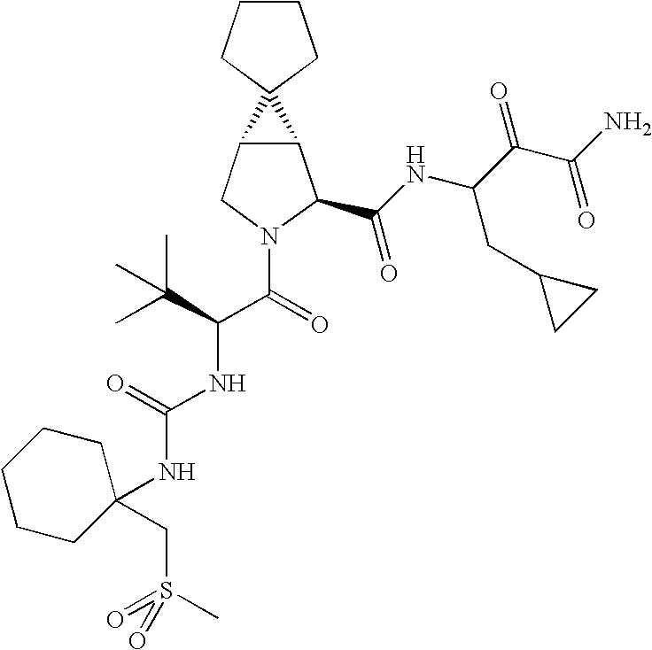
C12C(CN(C(C(NC(=O)NC3(CS(=O)(C)=O)CCCCC3)C(C)(C)C)=O)C1C(NC(C(C(N)=O)=O)CC1CC1)=O)C21CCCC1
